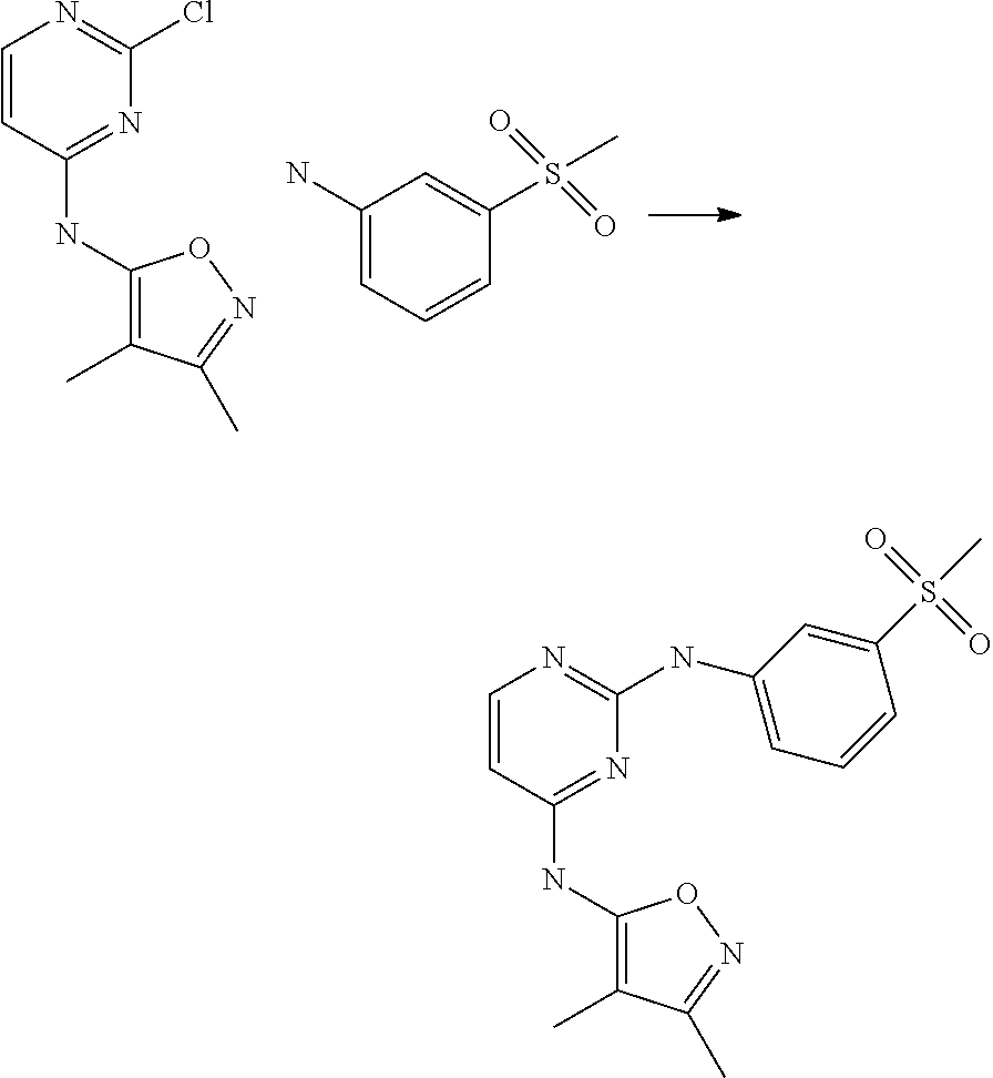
C1=CC(NC2=C(C)C(C)=NO2)=NC(Cl)=N1.C1(N)=CC=CC(S(C)(=O)=O)=C1.C1=CC(NC2=C(C)C(C)=NO2)=NC(NC2=CC=CC(S(C)(=O)=O)=C2)=N1
